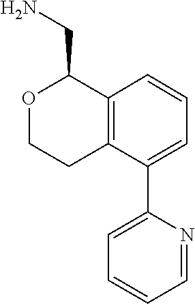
C1=CC=C(C2=CC=CC=N2)C2=C1C(CN)OCC2
